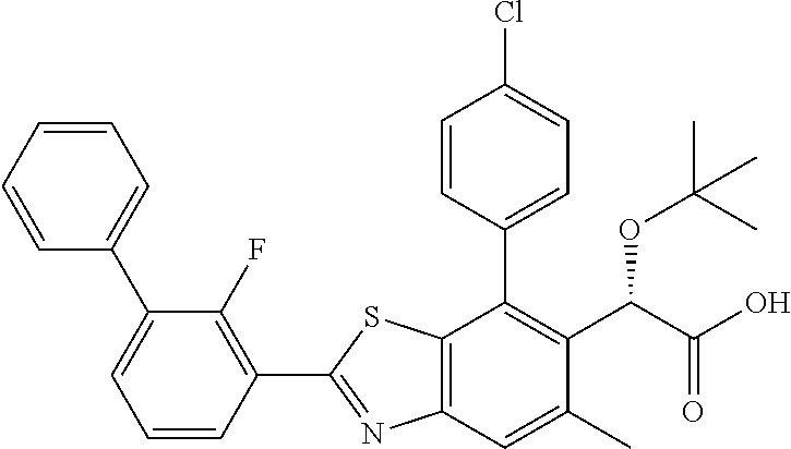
C1(C2=NC3=C(S2)C(C2=CC=C(Cl)C=C2)=C(C(C(O)=O)OC(C)(C)C)C(C)=C3)=C(F)C(C2=CC=CC=C2)=CC=C1
